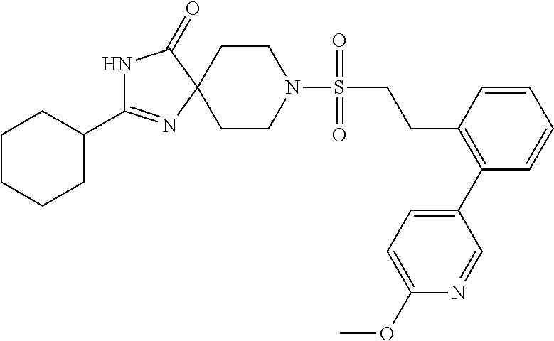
N1C(=O)C2(N=C1C1CCCCC1)CCN(S(=O)(=O)CCC1=C(C3=CC=C(OC)N=C3)C=CC=C1)CC2
